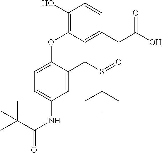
C1(O)=C(OC2=CC=C(NC(=O)C(C)(C)C)C=C2CS(C(C)(C)C)=O)C=C(CC(O)=O)C=C1
